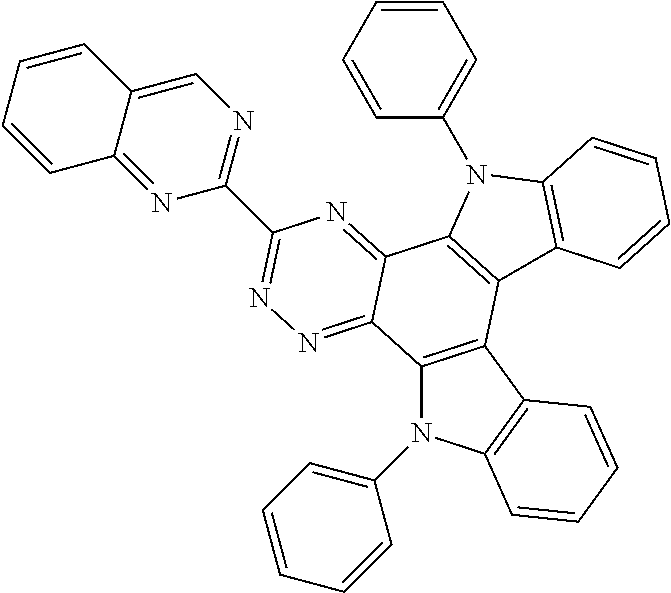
C12=C(C3=C(N1C1=CC=CC=C1)C=CC=C3)C1=C(C3=NC(C4=NC=C5C(=N4)C=CC=C5)=NN=C23)N(C2=CC=CC=C2)C2=C1C=CC=C2
